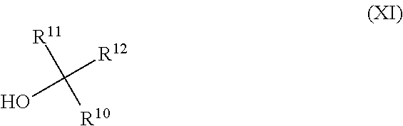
[R11]C(O)([R12])[R10]
